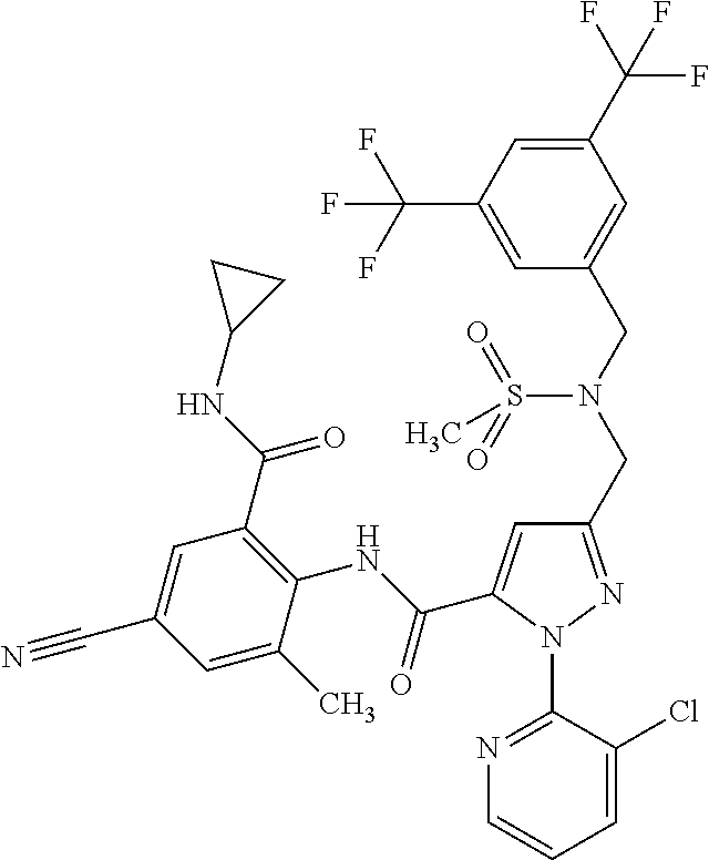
C(C1=CC(CN(CC2=CC(C(F)(F)F)=CC(C(F)(F)F)=C2)S(=O)(=O)C)=NN1C1=NC=CC=C1Cl)(NC1=C(C(NC2CC2)=O)C=C(C#N)C=C1C)=O
